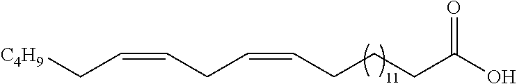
C(=CCC=CCCCC(O)=O)C[C4H9]
